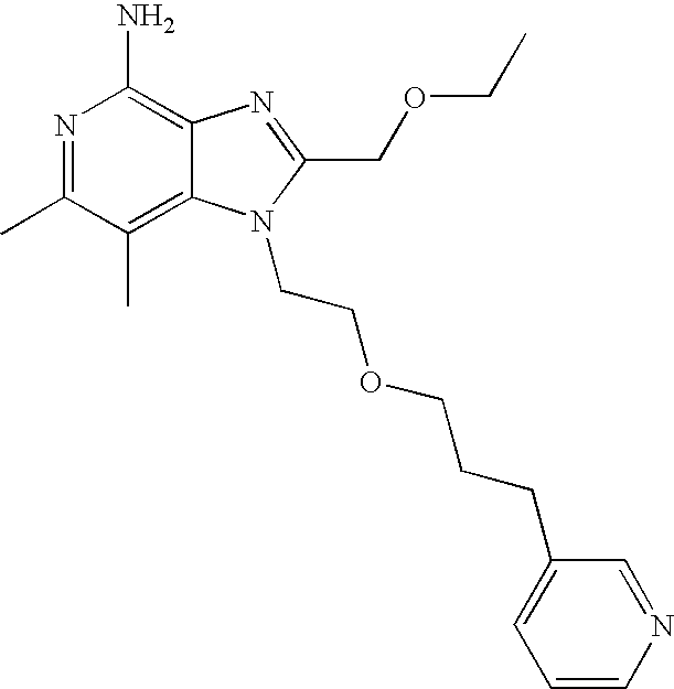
C12=C(C)C(C)=NC(N)=C1N=C(COCC)N2CCOCCCC1=CC=CN=C1
